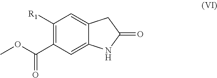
C1([R1])=C(C(OC)=O)C=C2C(=C1)CC(=O)N2
